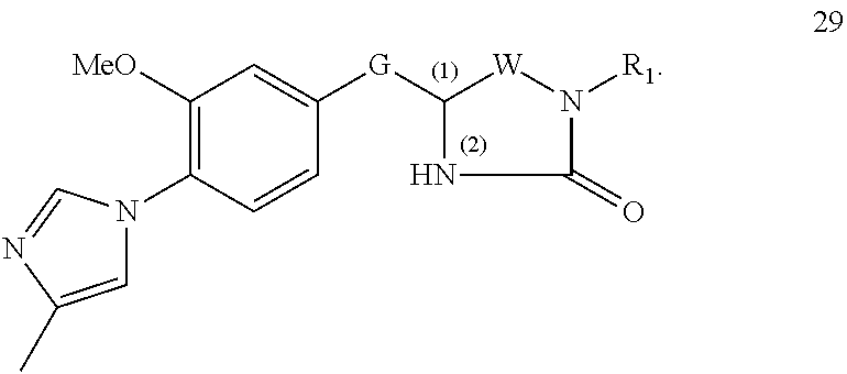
C1([G]C2NC(=O)N([R1])[W]2)=CC([MeO])=C(N2C=C(C)N=C2)C=C1
